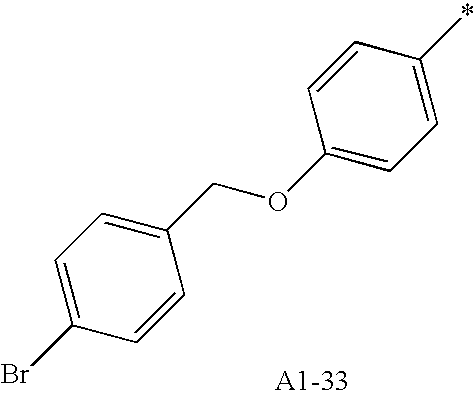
C1=C(Br)C=CC(COC2=CC=C(*)C=C2)=C1
